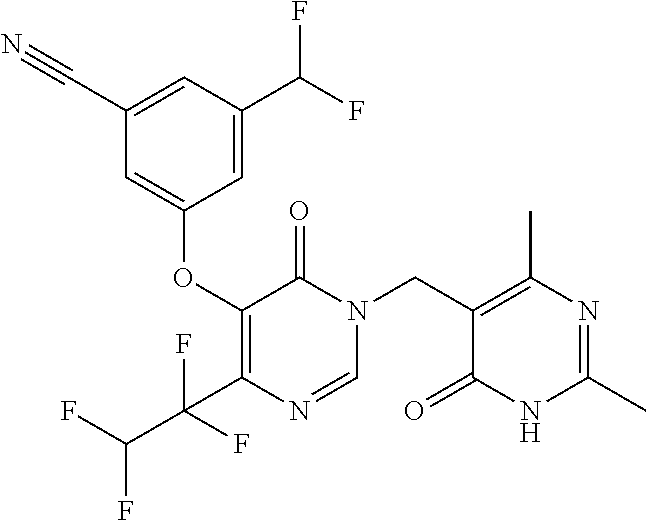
C1(C#N)=CC(C(F)F)=CC(OC2=C(C(F)(F)C(F)F)N=CN(CC3=C(C)N=C(C)NC3=O)C2=O)=C1
